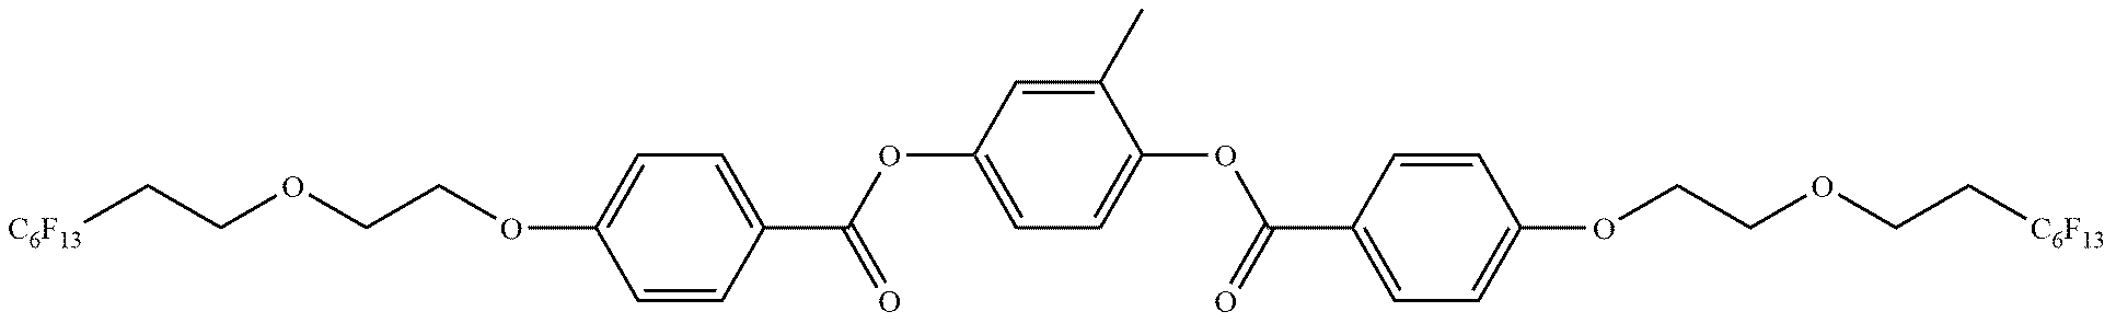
C1(C(=O)OC2=CC=C(OC(C3=CC=C(OCCOCC[C6F13])C=C3)=O)C=C2C)=CC=C(OCCOCC[C6F13])C=C1
